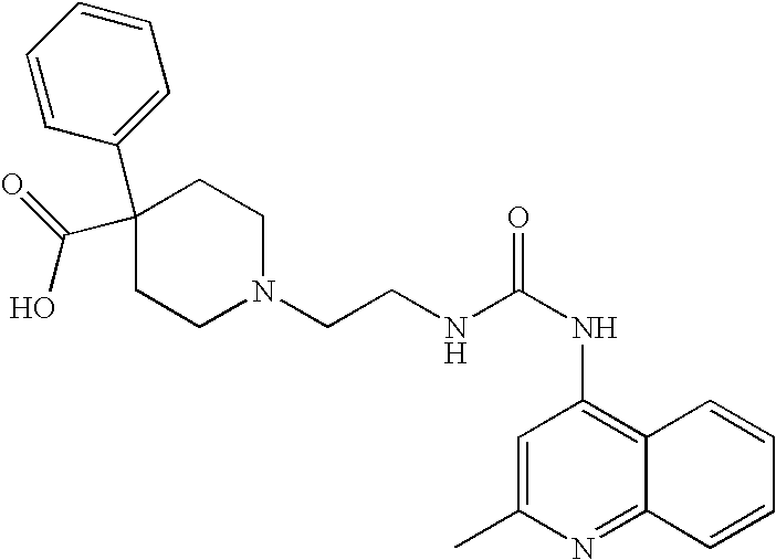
C1=CC=CC(C2(C(=O)O)CCN(CCNC(NC3=C4C(=NC(C)=C3)C=CC=C4)=O)CC2)=C1
